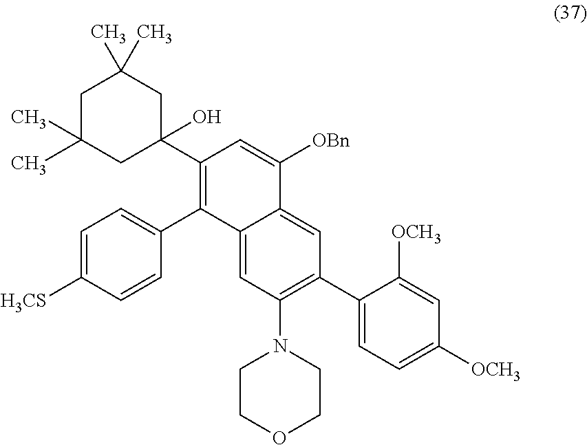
C1=C([H3CS])C=CC(C2=C(C3(O)CC(C)(C)CC(C)(C)C3)C=C([OBn])C3=CC(C4=CC=C([OCH3])C=C4[OCH3])=C(N4CCOCC4)C=C23)=C1
